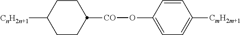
C1CC([CO]OC2=CC=C([CmH2m+1])C=C2)CCC1[CnH2n+1]
